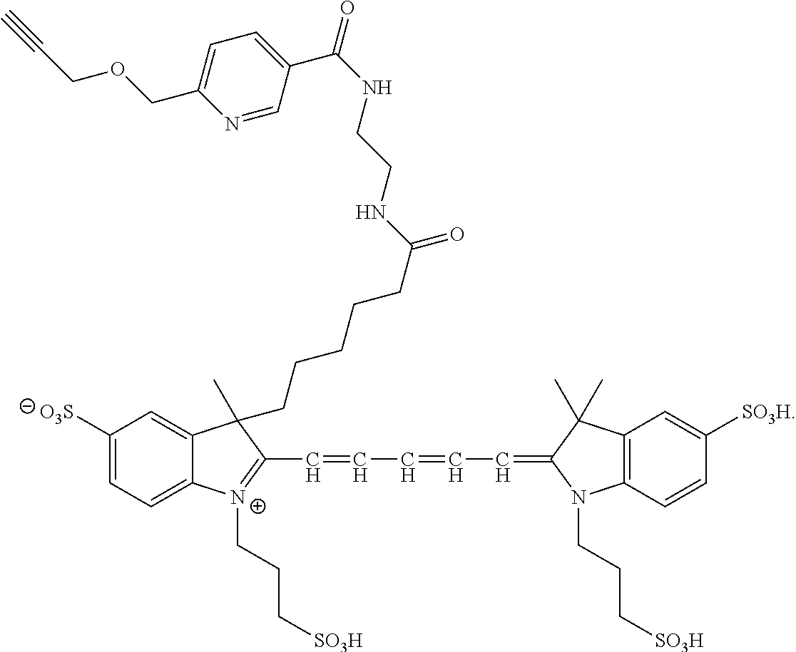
C1(C=CC=CC=C2N(CCC[SO3H])C3=C(C2(C)C)C=C([SO3H])C=C3)=[N+](CCC[SO3H])C2=CC=C([O3S])C=C2C1(CCCCCC(=O)NCCNC(=O)C1=CC=C(COCC#C)N=C1)C
